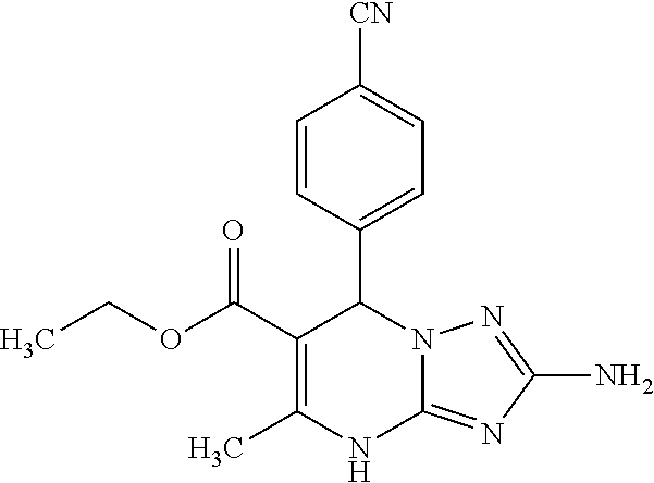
C1=CC(C2C(C(OCC)=O)=C(C)NC3=NC(N)=NN23)=CC=C1[CN]
